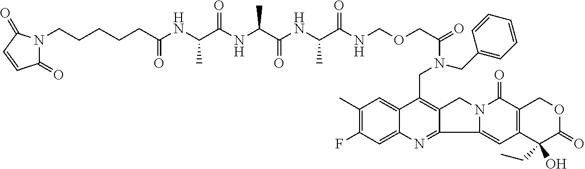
C1(C)=C(F)C=C2C(=C1)C(CN(C(=O)COCNC(C(NC(C(NC(C(NC(CCCCCN1C(=O)C=CC1=O)=O)C)=O)C)=O)C)=O)CC1=CC=CC=C1)=C1C(=N2)C2=CC3=C(C(=O)N2C1)COC(=O)C3(CC)O
